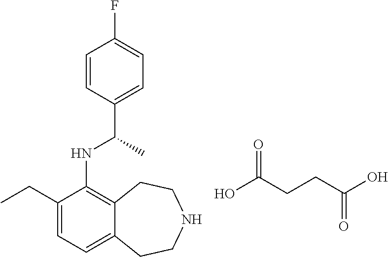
C1(CC)=CC=C2C(=C1NC(C1=CC=C(F)C=C1)C)CCNCC2.OC(CCC(O)=O)=O
